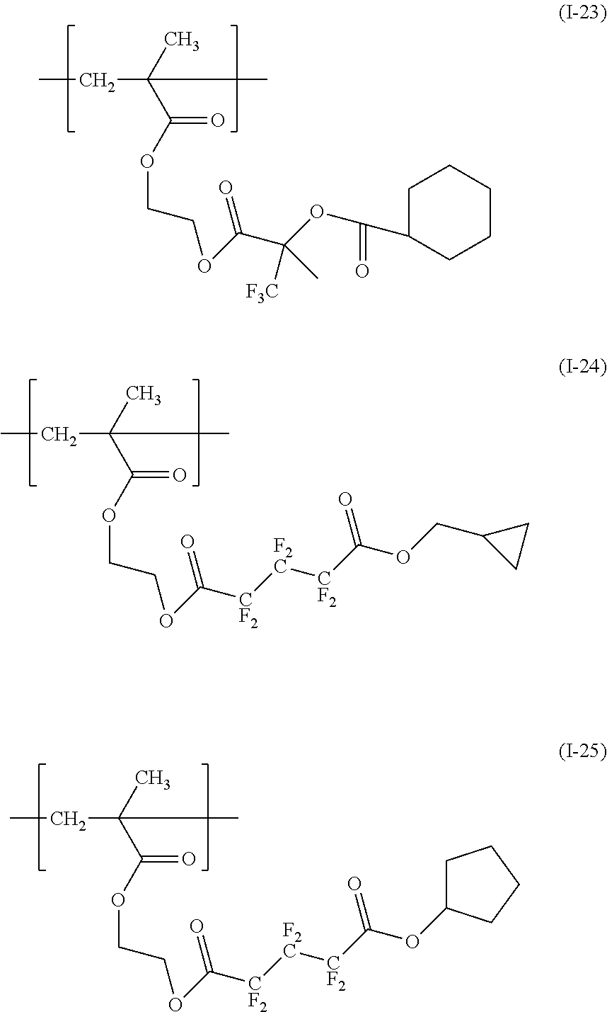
CCC(C(OCCOC(C(OC(C1CCCCC1)=O)([F3C])C)=O)=O)(C)C.CCC(C(OCCOC([CF2][F2C][CF2]C(OCC1CC1)=O)=O)=O)(C)C.CCC(C(OCCOC([CF2][F2C][CF2]C(OC1CCCC1)=O)=O)=O)(C)C
